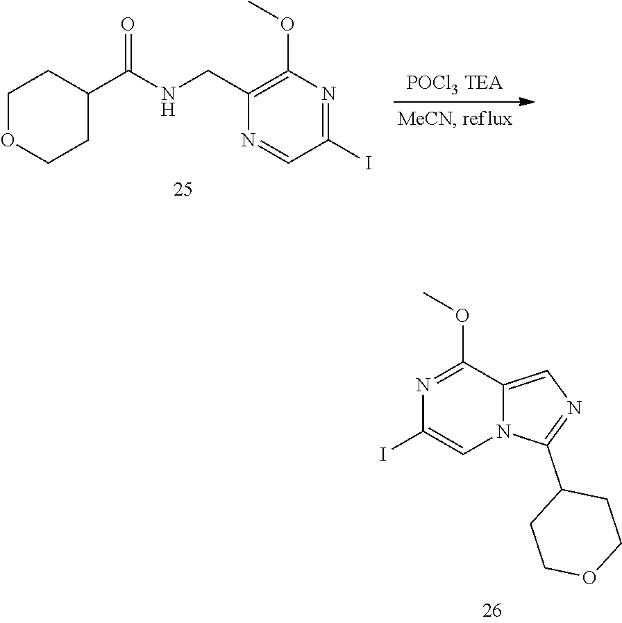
C12=CN=C(C3CCOCC3)N1C=C(I)N=C2OC.C1(CNC(C2CCOCC2)=O)=C(OC)N=C(I)C=N1
